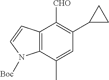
C12=C(C(C)=CC(C3CC3)=C1[CHO])N([Boc])C=C2
